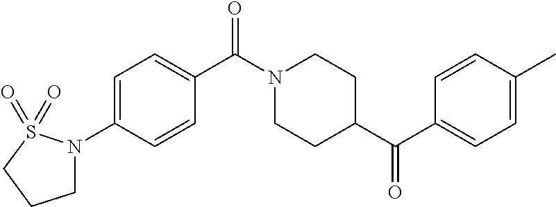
C1=C(N2CCCS2(=O)=O)C=CC(C(N2CCC(C(=O)C3=CC=C(C)C=C3)CC2)=O)=C1
